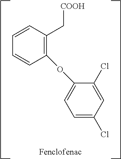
C1=CC(C[COOH])=C(OC2=CC=C(Cl)C=C2Cl)C=C1
